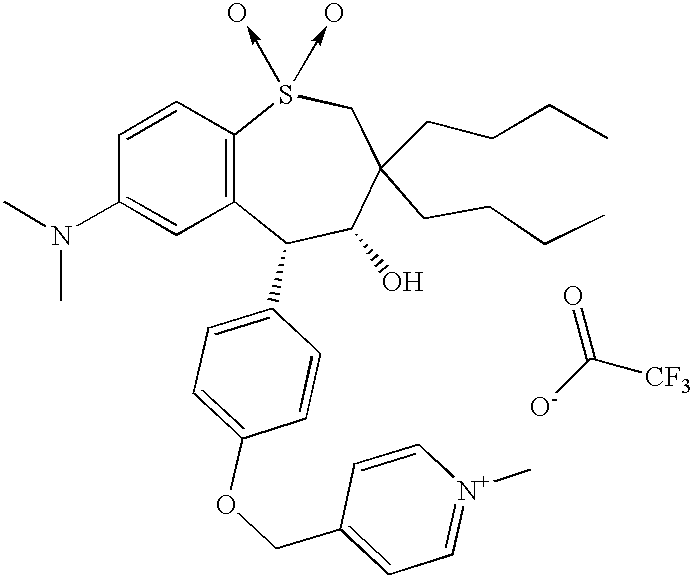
C12=C(C=CC(N(C)C)=C1)S(->O)(->O)CC(CCCC)(CCCC)C(O)C2C1=CC=C(OCC2=CC=[N+](C)C=C2)C=C1.[O-]C([CF3])=O
